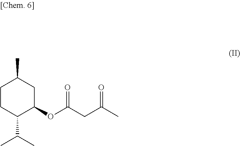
CC1CC(OC(CC(C)=O)=O)C(C(C)C)CC1
